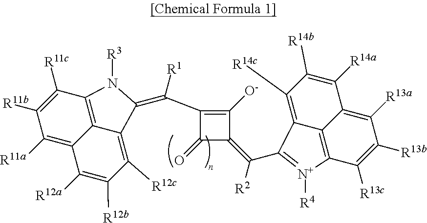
C1(C(=C2C3=C([R12c])C([R12b])=C([R12a])C4=C([R11a])C([R11b])=C([R11c])C(=C43)N2[R3])[R1])=C([O-])C(=C([R2])C2=[N+]([R4])C3=C4C2=C([R14c])C([R14b])=C([R14a])C4=C([R13a])C([R13b])=C3[R13c])C1=O
